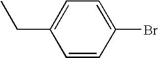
C1=CC(Br)=CC=C1CC
